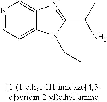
N1=CC=C2C(=C1)N=C(C(N)C)N2CC
